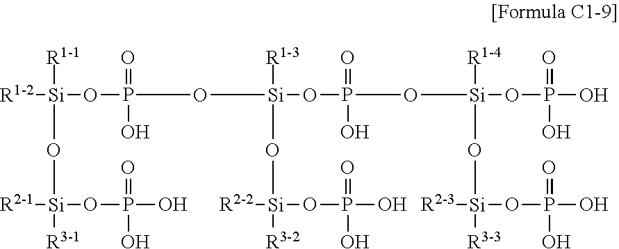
[R1-2][Si](OP(O[Si](OP(O[Si](OP(O)(=O)O)([R1-4])O[Si]([R3-3])(OP(O)(=O)O)[R2-3])(=O)O)([R1-3])O[Si]([R3-2])(OP(O)(=O)O)[R2-2])(=O)O)([R1-1])O[Si]([R3-1])(OP(O)(=O)O)[R2-1]
